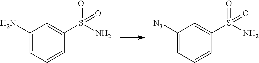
C1(N)=CC=CC(S(N)(=O)=O)=C1.C1([N3])=CC=CC(S(N)(=O)=O)=C1
